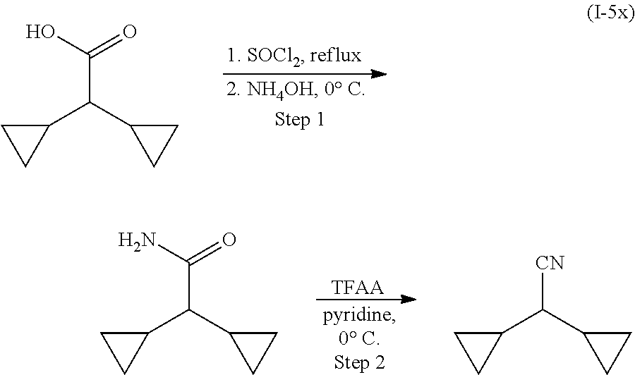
C(C(O)=O)(C1CC1)C1CC1.[TFAA].C(C(N)=O)(C1CC1)C1CC1.C([CN])(C1CC1)C1CC1
